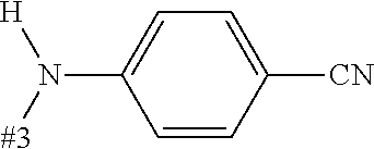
C1(N([#3])[H])=CC=C([CN])C=C1
